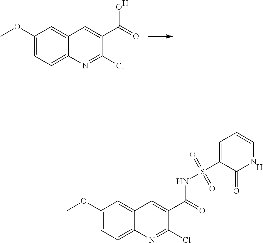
O(C)C1=CC=C2C(=C1)C=C(C(O)=O)C(Cl)=N2.[H].S(=O)(=O)(C1=CC=CNC1=O)NC(C1=CC2=CC(OC)=CC=C2N=C1Cl)=O.[H]
